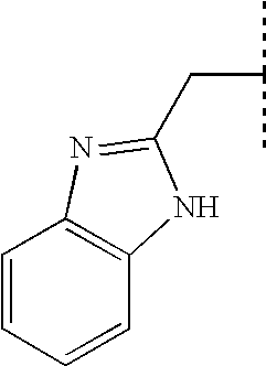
C(C)(C)CC1=NC2=C(C=CC=C2)N1
